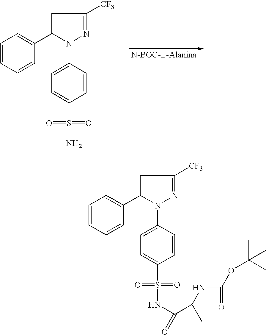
C1=CC=CC(C2N(C3=CC=C(S(N)(=O)=O)C=C3)N=C([CF3])C2)=C1.C1=CC=CC(C2N(C3=CC=C(S(NC(C(NC(OC(C)(C)C)=O)C)=O)(=O)=O)C=C3)N=C([CF3])C2)=C1
